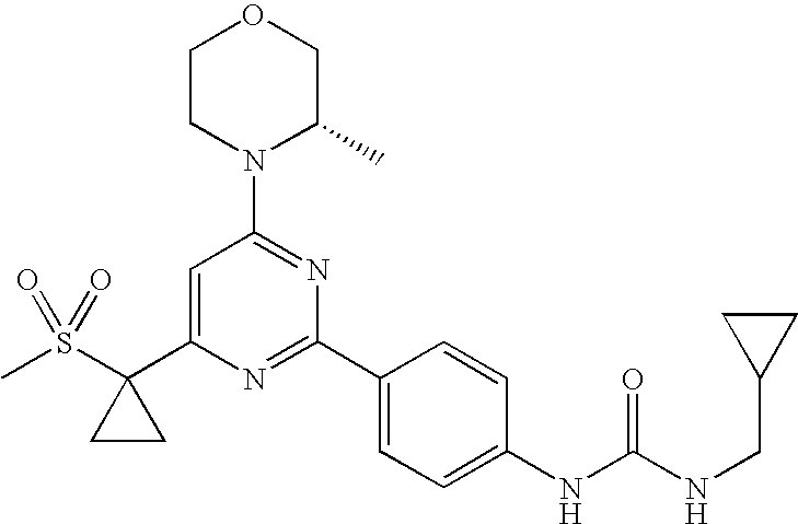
C1=C(C2(S(C)(=O)=O)CC2)N=C(C2=CC=C(NC(NCC3CC3)=O)C=C2)N=C1N1C(C)COCC1
